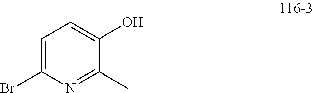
C1(C)=NC(Br)=CC=C1O
